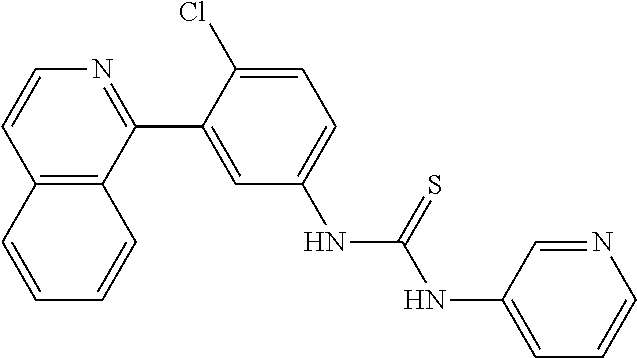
C12=C(C(C3=CC(NC(=S)NC4=CC=CN=C4)=CC=C3Cl)=NC=C1)C=CC=C2
